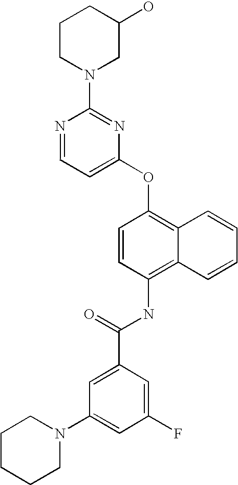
N1=CC=C(OC2=C3C(=C(NC(C4=CC(N5CCCCC5)=CC(F)=C4)=O)C=C2)C=CC=C3)N=C1N1CC(O)CCC1
